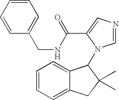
C1=CC=C2C(=C1)C(N1C=NC=C1C(=O)NCC1=CC=CC=C1)C(C)(C)C2
